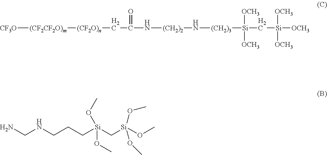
[CF3O][(CF2CF2O)m][(CF2O)n]CC(N[(CH2)2]N[(CH2)3][Si](C[Si]([OCH3])([OCH3])[OCH3])([OCH3])[OCH3])=O.NCNCCC[Si](C[Si](OC)(OC)OC)(OC)OC
